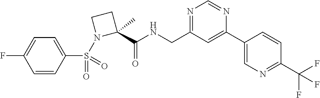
C(C1=NC=NC(C2=CN=C(C(F)(F)F)C=C2)=C1)NC(C1(C)CCN1S(=O)(C1=CC=C(F)C=C1)=O)=O
